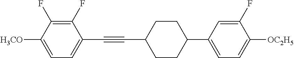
C1(F)=C(F)C([H3CO])=CC=C1C#CC1CCC(C2=CC=C([OC2H5])C(F)=C2)CC1
